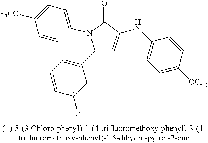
C1(C2=CC=CC(Cl)=C2)C=C(NC2=CC=C([OCF3])C=C2)C(=O)N1C1=CC=C([OCF3])C=C1
